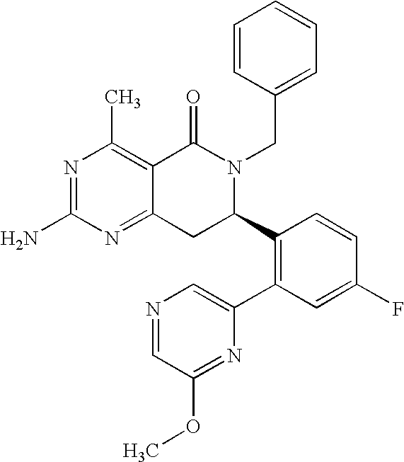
C12=NC(N)=NC(C)=C1C(=O)N(CC1=CC=CC=C1)C(C1=C(C3=CN=CC(OC)=N3)C=C(F)C=C1)C2
